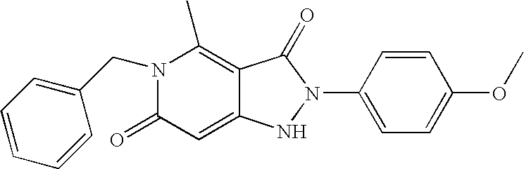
C1(N2NC3=CC(=O)N(CC4=CC=CC=C4)C(C)=C3C2=O)=CC=C(OC)C=C1
